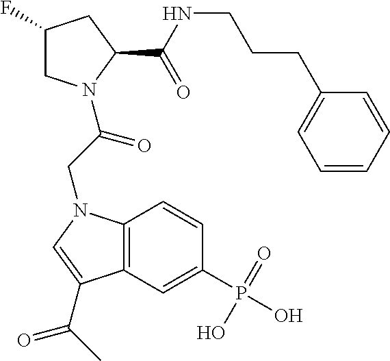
C1(F)CN(C(CN2C3=C(C=C(P(=O)(O)O)C=C3)C(C(C)=O)=C2)=O)C(C(NCCCC2=CC=CC=C2)=O)C1
